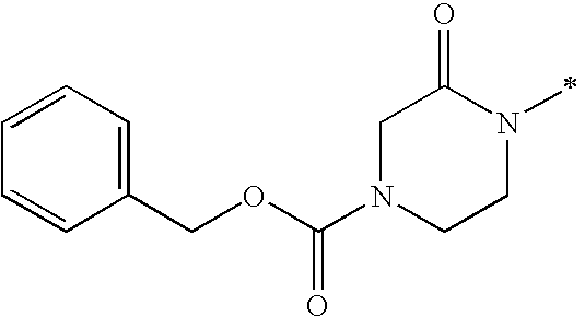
C1N(C(=O)OCC2=CC=CC=C2)CCN(C)C1=O
